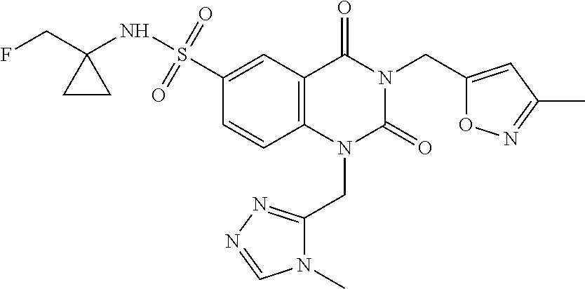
C1(S(=O)(=O)NC2(CF)CC2)=CC2=C(C=C1)N(CC1=NN=CN1C)C(=O)N(CC1=CC(C)=NO1)C2=O
